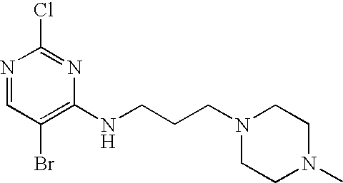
N1=CC(Br)=C(NCCCN2CCN(C)CC2)N=C1Cl
